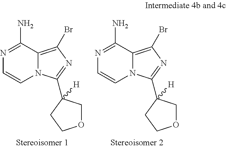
N1=C(N)C2=C(Br)N=C(C3([H])COCC3)N2C=C1.N1=C(N)C2=C(Br)N=C(C3([H])COCC3)N2C=C1
